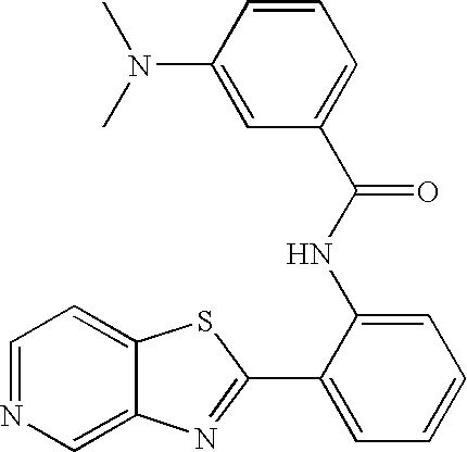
C12=CN=CC=C1SC(C1=CC=CC=C1NC(=O)C1=CC=CC(N(C)C)=C1)=N2
